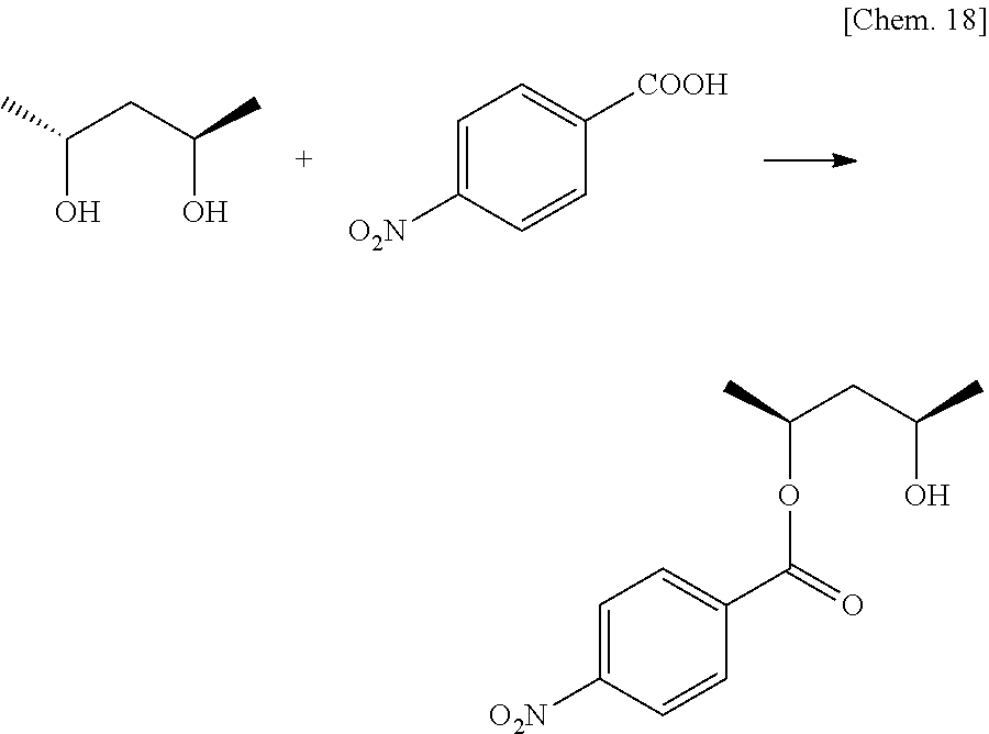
CC(CC(C)O)O.C1=C([O2N])C=CC([COOH])=C1.CC(CC(C)O)OC(C1=CC=C([O2N])C=C1)=O
